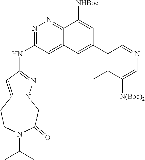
N1=C(NC2=NN3C(=C2)CCN(C(C)C)C(=O)C3)C=C2C(=N1)C([NHBoc])=CC(C1=C(C)C([N(Boc)2])=CN=C1)=C2
